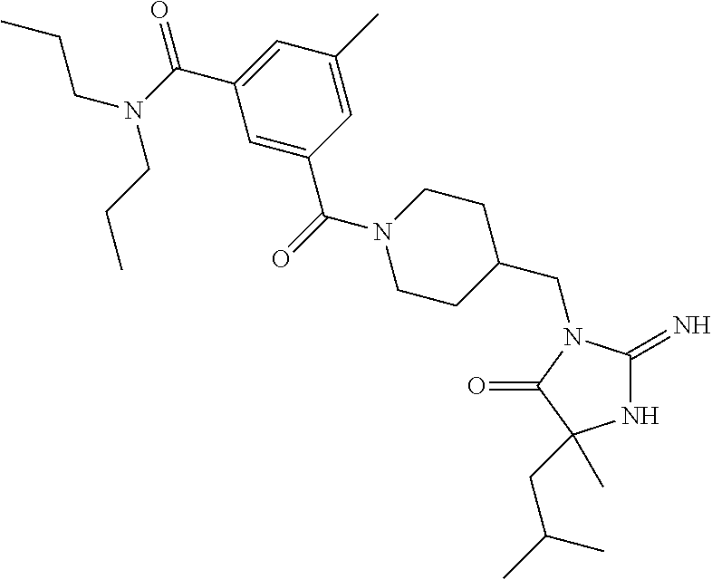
N1C(=N)N(CC2CCN(C(=O)C3=CC(C(N(CCC)CCC)=O)=CC(C)=C3)CC2)C(=O)C1(C)CC(C)C
